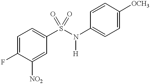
C1=C(F)C([NO2])=CC(S(N([H])C2=CC=C([OCH3])C=C2)(=O)=O)=C1
